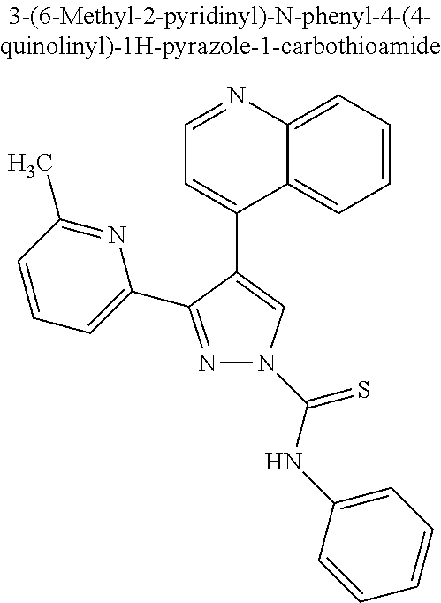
C1=CC=C2C(=C1)C(C1=CN(C(NC3=CC=CC=C3)=S)N=C1C1=CC=CC(C)=N1)=CC=N2
